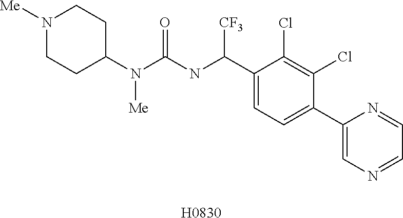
[Me]N(C1CCN([Me])CC1)C(NC(C1=CC=C(C2=CN=CC=N2)C(Cl)=C1Cl)[CF3])=O.[H0830]
